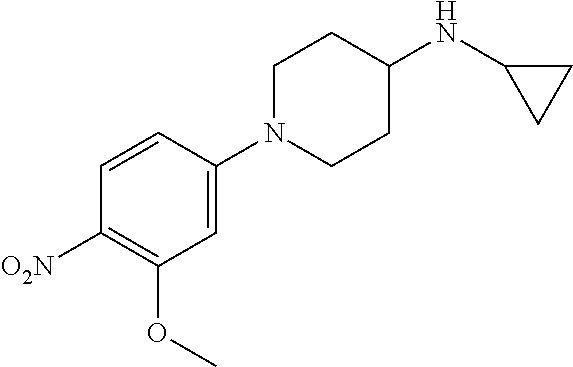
C1=CC(N2CCC(NC3CC3)CC2)=CC(OC)=C1[O2N]
